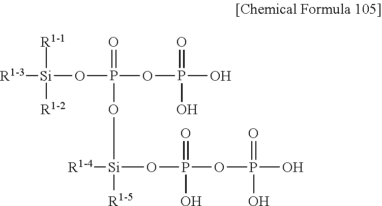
[R1-3][Si](OP(OP(O)(=O)O)(=O)O[Si]([R1-5])([R1-4])OP(O)(OP(O)(=O)O)=O)([R1-1])[R1-2]
